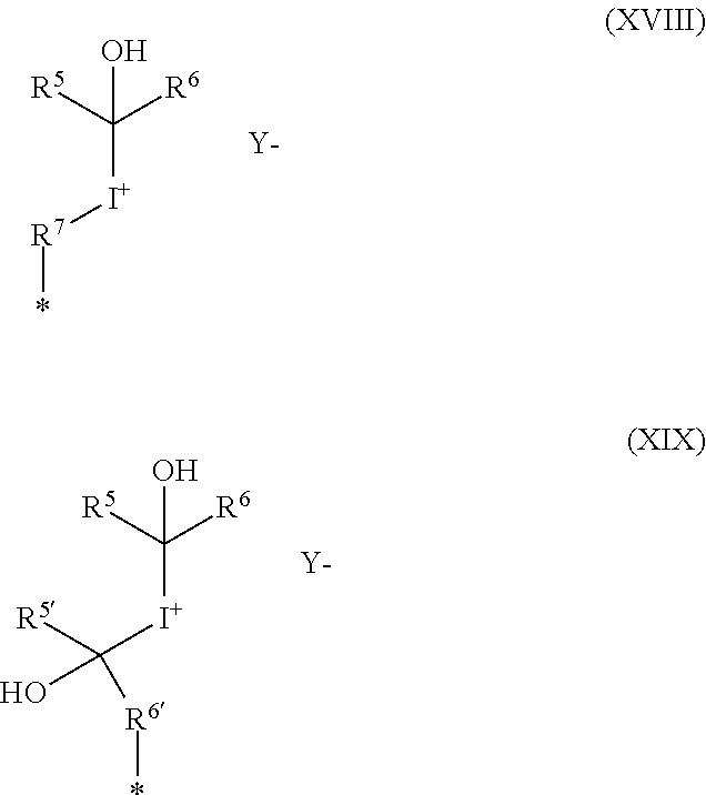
C(O)([I+][R7]*)([R6])[R5].[Y].C(O)([I+]C([R6]*)([R5])O)([R6])[R5].[Y]
